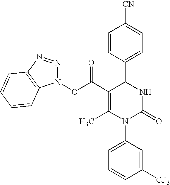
C1=CC(C2C(C(ON3N=NC4=C3C=CC=C4)=O)=C(C)N(C3=CC=CC([CF3])=C3)C(=O)N2)=CC=C1[CN]
